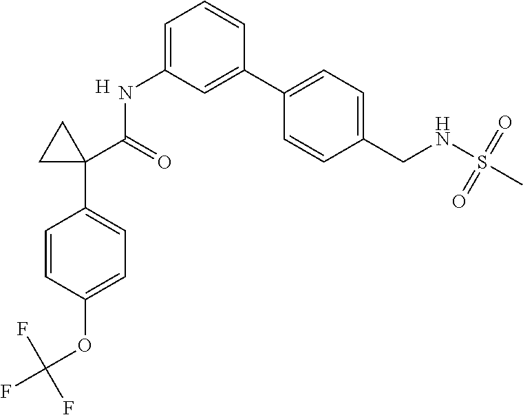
C1=C(NC(C2(C3=CC=C(OC(F)(F)F)C=C3)CC2)=O)C=C(C2=CC=C(CNS(C)(=O)=O)C=C2)C=C1.[H]
